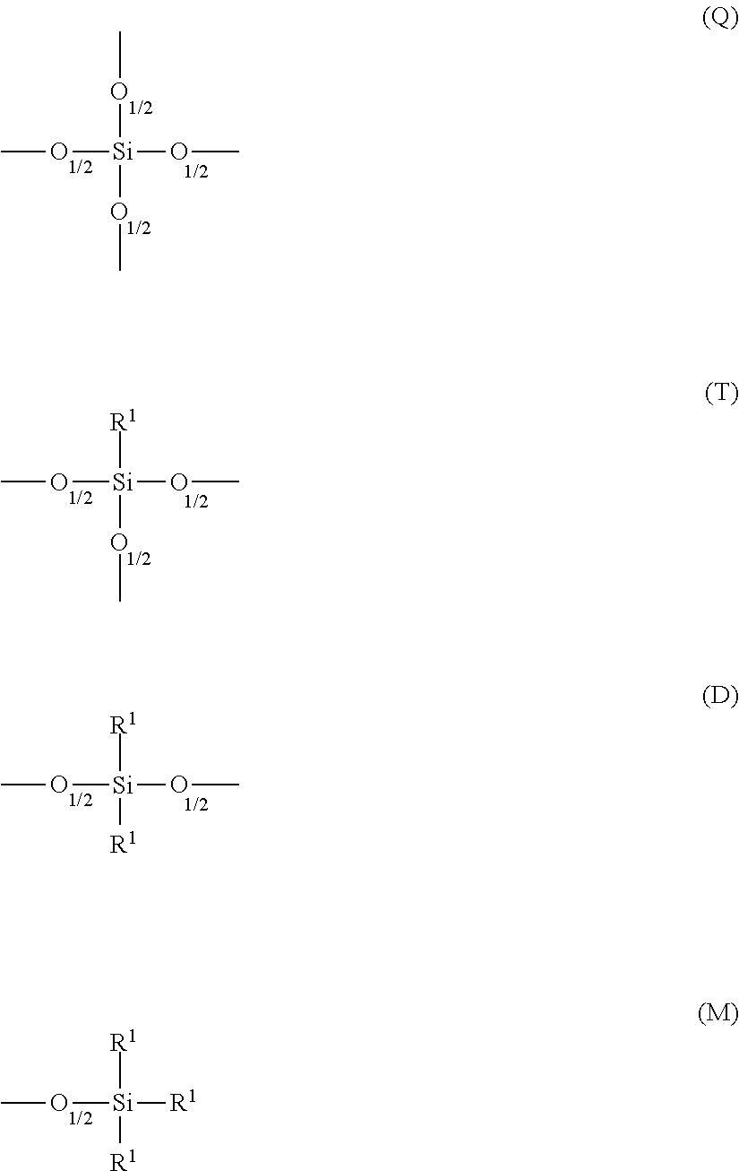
[R1][Si](OC)(OC)OC.[R1][Si](OC)([R1])OC.[R1][Si](OC)([R1])[R1].CO[Si](OC)(OC)OC
